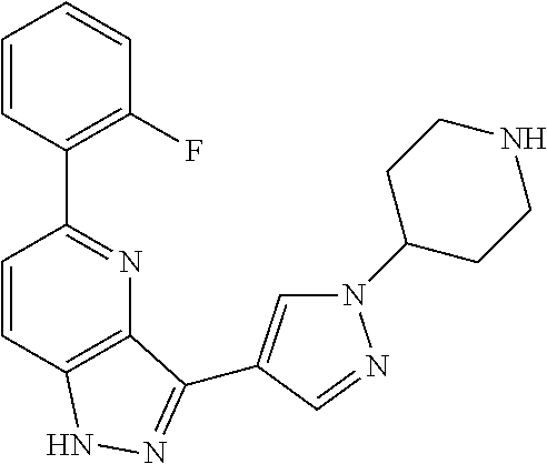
C1=CC(C2=NC3=C(C=C2)NN=C3C2=CN(C3CCNCC3)N=C2)=C(F)C=C1
